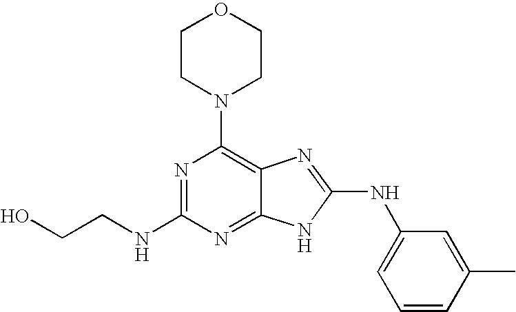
N1=C(NCCO)N=C2C(=C1N1CCOCC1)N=C(NC1=CC=CC(C)=C1)N2
